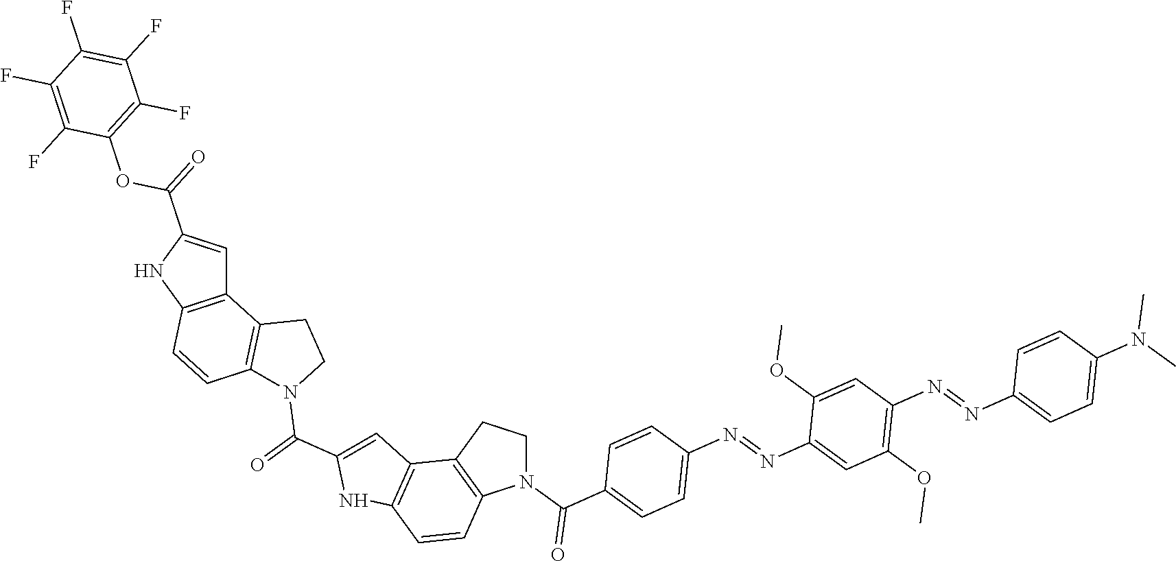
C12=C(NC(C(OC3=C(F)C(F)=C(F)C(F)=C3F)=O)=C1)C=CC1=C2CCN1C(C1=CC2=C(N1)C=CC1=C2CCN1C(=O)C1=CC=C(N=NC2=CC(OC)=C(N=NC3=CC=C(N(C)C)C=C3)C=C2OC)C=C1)=O
